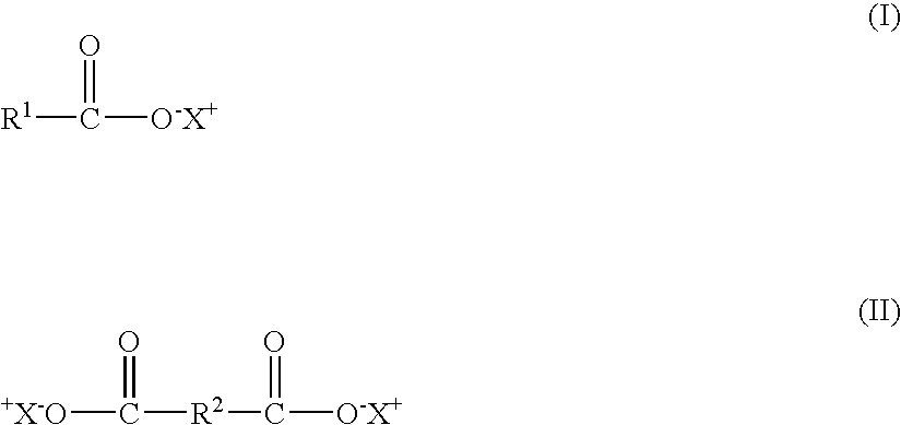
[R1]C([O-X+])=O.[+X-O]C(=O)[R2]C(=O)[O-X+]
